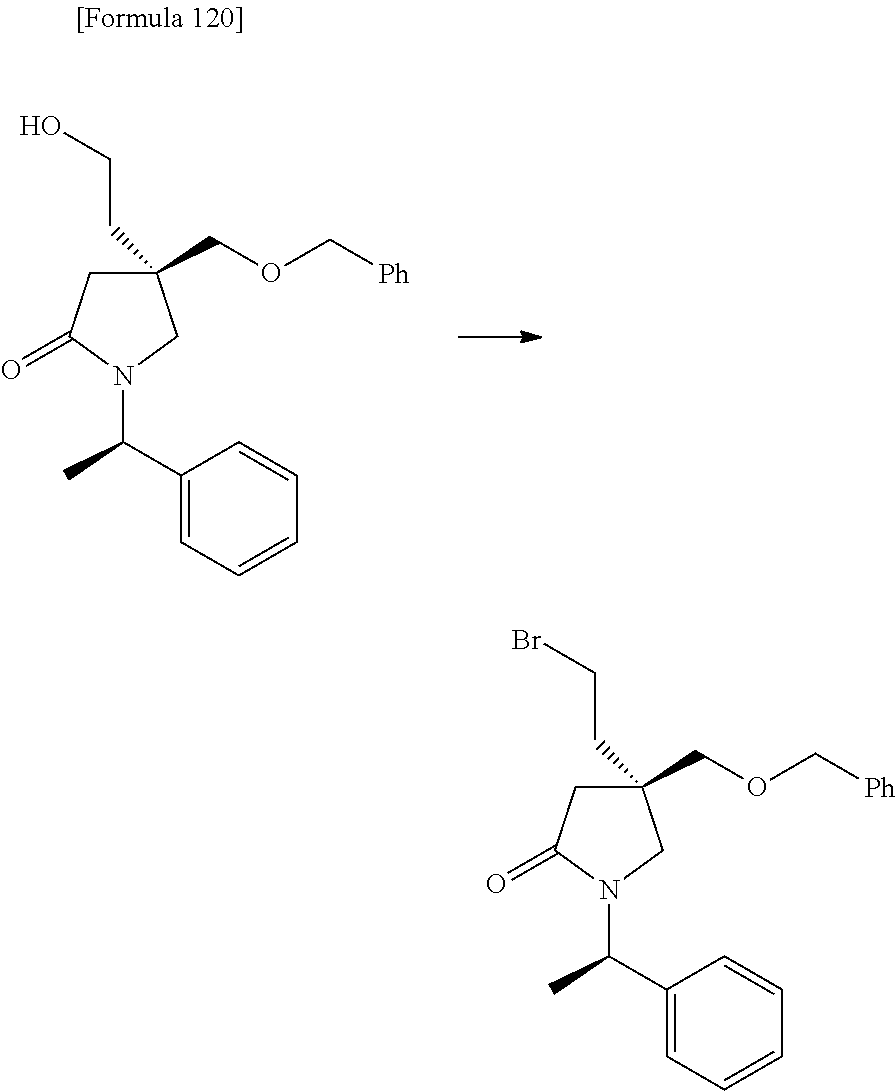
C1(COC[Ph])(CCO)CC(=O)N(C(C)C2=CC=CC=C2)C1.C1(COC[Ph])(CCBr)CC(=O)N(C(C)C2=CC=CC=C2)C1
